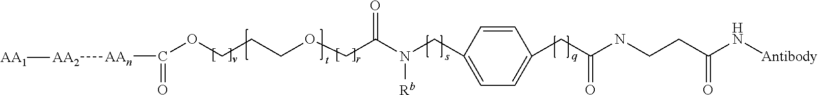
O(CCCOCC(N(CC1=CC=C(CC(NCCC(N[Antibody])=O)=O)C=C1)[Rb])=O)C(=O)[AAn][AA2][AA1]
